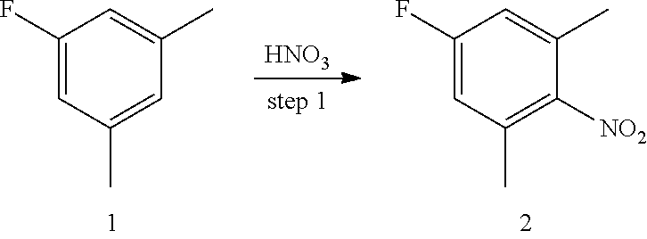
C1(F)=CC(C)=CC(C)=C1.[HNO3].C1(F)=CC(C)=C([NO2])C(C)=C1
